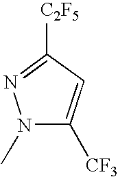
N1(C)C([CF3])=CC([C2F5])=N1
